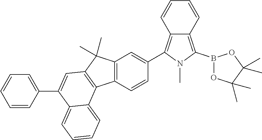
C12=C(B3OC(C)(C)C(C)(C)O3)N(C)C(C3=CC4=C(C=C3)C3=C(C4(C)C)C=C(C4=CC=CC=C4)C4=CC=CC=C34)=C1C=CC=C2
